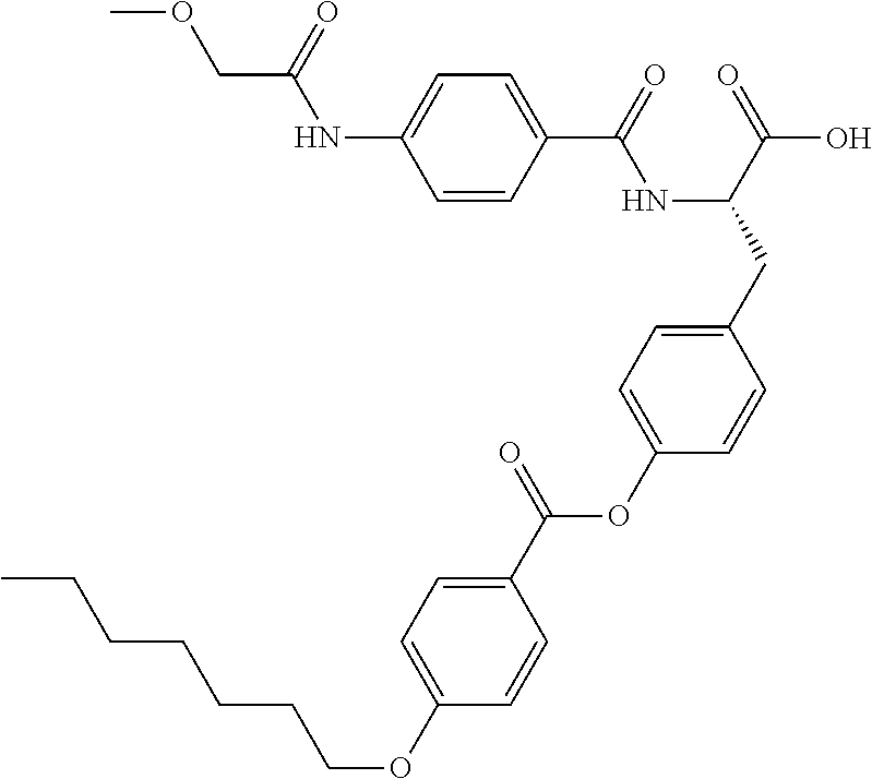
C1=CC(C(=O)NC(CC2=CC=C(OC(C3=CC=C(OCCCCCCC)C=C3)=O)C=C2)C(=O)O)=CC=C1NC(COC)=O
